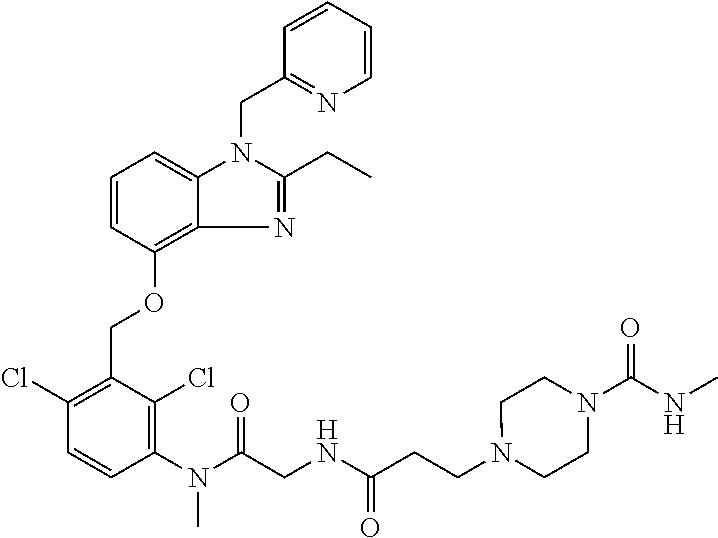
C1(Cl)=C(COC2=C3C(=CC=C2)N(CC2=NC=CC=C2)C(CC)=N3)C(Cl)=C(N(C(CNC(CCN2CCN(C(NC)=O)CC2)=O)=O)C)C=C1
